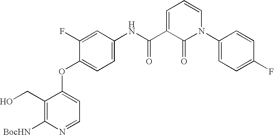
C1(F)=CC(NC(C2=CC=CN(C3=CC=C(F)C=C3)C2=O)=O)=CC=C1OC1=CC=NC([BocHN])=C1CO
